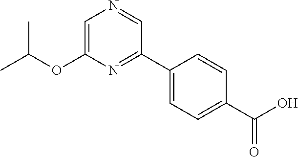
C1=C(OC(C)C)N=C(C2=CC=C(C(O)=O)C=C2)C=N1
